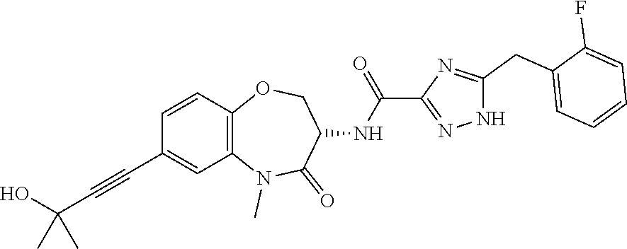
C1=CC2=C(C=C1C#CC(O)(C)C)N(C)C(=O)C(NC(=O)C1=NNC(CC3=CC=CC=C3F)=N1)CO2
